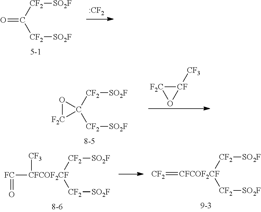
O=C([CF2][SO2F])[CF2][SO2F].[:CF2].C1([CF2][SO2F])([CF2][SO2F])O[F2C]1.[CF]1([CF3])[F2C]O1.[CFCOF2CF]([CF2][SO2F])([CF2][SO2F])([FC]=O)[CF3].[CFCOF2CF]([CF2][SO2F])([CF2][SO2F])=[CF2]
